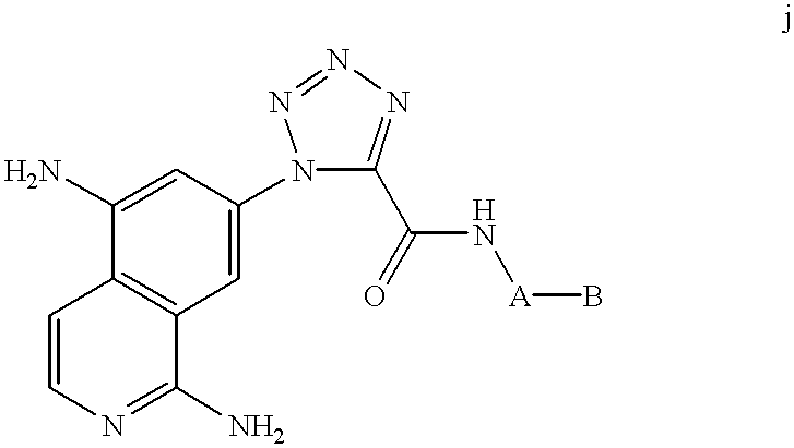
C1=C(N)C2=C(C=C1N1C(C(N[A]B)=O)=NN=N1)C(N)=NC=C2
